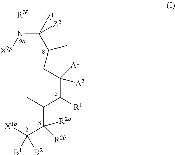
[RN]N(C([Z1])(C(CC(C([R1])C(C)C(C([B1])([X1p])[B2])([R2a])[R2b])([A2])[A1])C)[Z2])[X2p]
